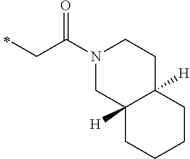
C(C(N1CC2([H])C([H])(CC1)CCCC2)=O)C
